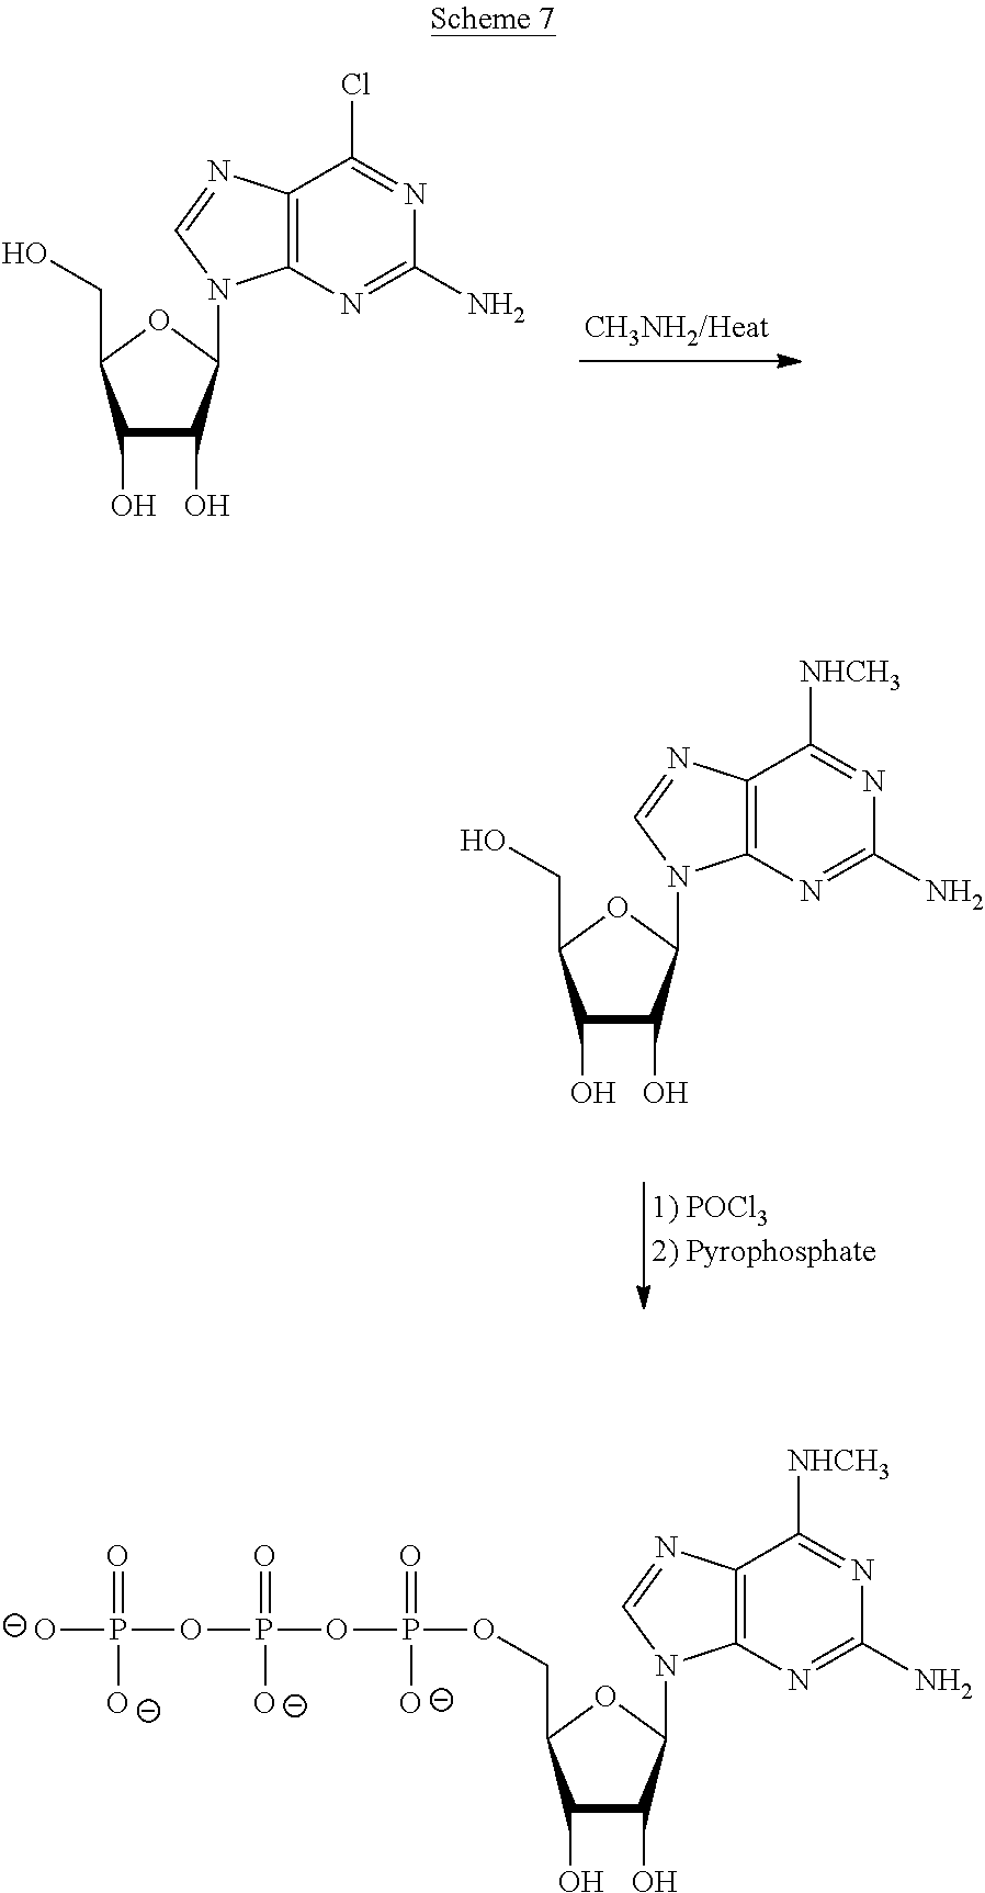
C12=C(N=C(N)N=C1Cl)N(C1C(O)C(O)C(CO)O1)C=N2.C12=C(N=C(N)N=C1[NHCH3])N(C1C(O)C(O)C(CO)O1)C=N2.C12=C(N=C(N)N=C1[NHCH3])N(C1C(O)C(O)C(COP(OP(OP([O-])(=O)[O-])(=O)[O-])(=O)[O-])O1)C=N2
